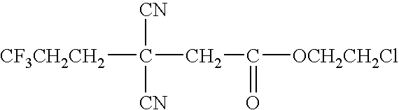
[CF3CH2CH2]C([CN])([CN])CC(=O)[OCH2CH2Cl]
